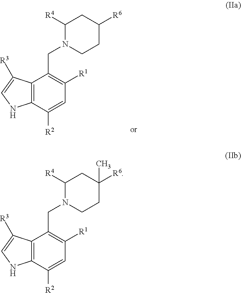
C12=C(C([R2])=CC([R1])=C1CN1CCC([R6])CC1[R4])NC=C2[R3].C12=C(C([R2])=CC([R1])=C1CN1CCC([R6])(C)CC1[R4])NC=C2[R3]
